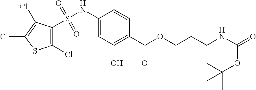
C1(Cl)=C(S(NC2=CC(O)=C(C(=O)OCCCNC(=O)OC(C)(C)C)C=C2)(=O)=O)C(Cl)=C(Cl)S1
